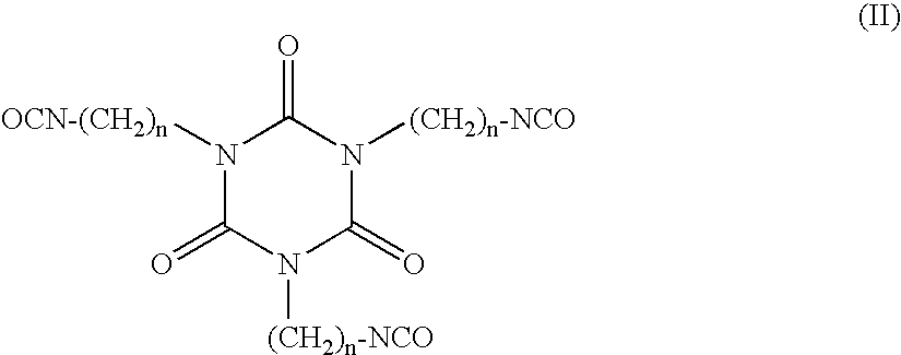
N1([OCN-(CH2)n])C(=O)N([(CH2)n-NCO])C(=O)N([(CH2)n-NCO])C1=O
